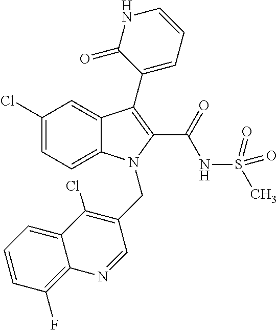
C12=CC=C(Cl)C=C1C(C1=CC=CNC1=O)=C(C(=O)NS(C)(=O)=O)N2CC1=C(Cl)C2=CC=CC(F)=C2N=C1
